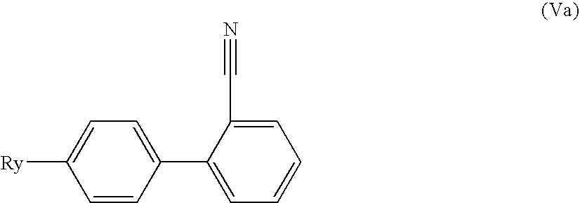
[Ry]C1=CC=C(C2=CC=CC=C2C#N)C=C1
